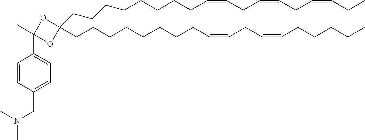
C1=CC(CN(C)C)=CC=C1C1(C)OC(CCCCCCCCC=CCC=CCC=CCC)(CCCCCCCCC=CCC=CCCCCC)O1
